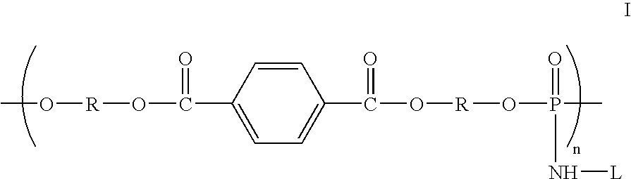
CO[R]OC(=O)C1=CC=C(C(O[R]OP(C)(=O)N[L])=O)C=C1
